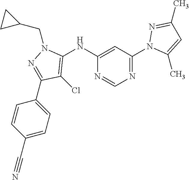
N1=C(N2C(C)=CC(C)=N2)C=C(NC2=C(Cl)C(C3=CC=C(C#N)C=C3)=NN2CC2CC2)N=C1
